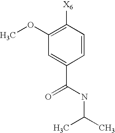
C1=CC([X6])=C(OC)C=C1C(NC(C)C)=O
